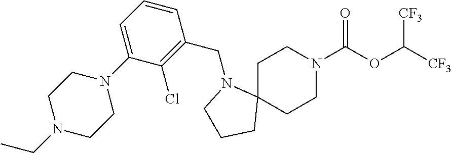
C1C2(CCN(C(OC([CF3])[CF3])=O)C1)N(CC1=C(Cl)C(N3CCN(CC)CC3)=CC=C1)CCC2
